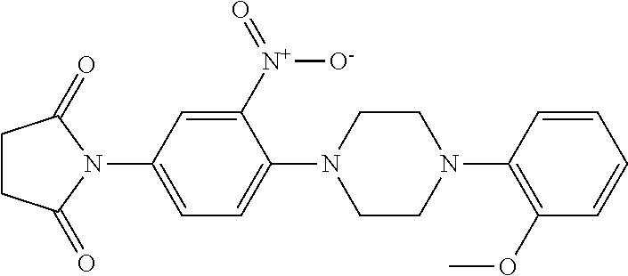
C1(N2CCN(C3=CC=C(N4C(=O)CCC4=O)C=C3[N+](=O)[O-])CC2)=C(OC)C=CC=C1
